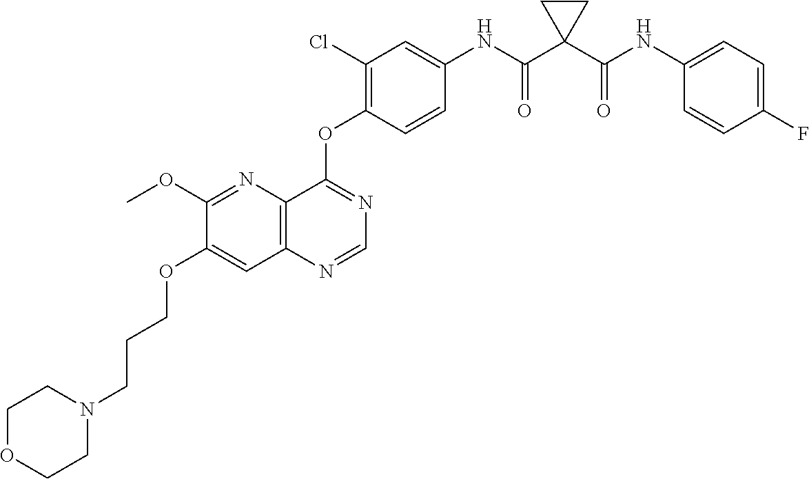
C1(OC)=NC2=C(C=C1OCCCN1CCOCC1)N=CN=C2OC1=C(Cl)C=C(NC(C2(C(NC3=CC=C(F)C=C3)=O)CC2)=O)C=C1
